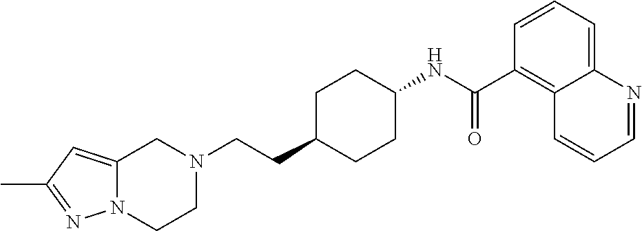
C1(C)=NN2C(=C1)CN(CCC1CCC(NC(C3=C4C(=CC=C3)N=CC=C4)=O)CC1)CC2
